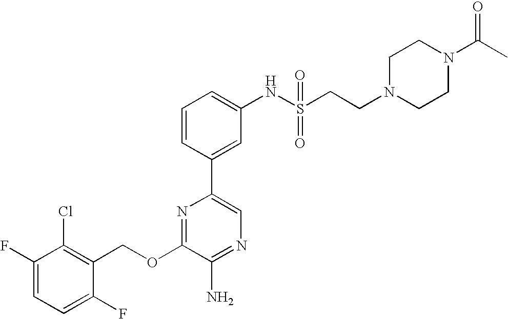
C1(OCC2=C(Cl)C(F)=CC=C2F)=NC(C2=CC(NS(CCN3CCN(C(C)=O)CC3)(=O)=O)=CC=C2)=CN=C1N
